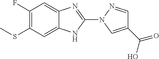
C1(F)=C(SC)C=C2C(=C1)N=C(N1C=C(C(O)=O)C=N1)N2
